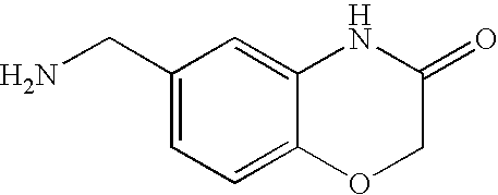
C1(CN)=CC=C2C(=C1)NC(=O)CO2
